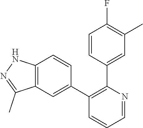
C12=C(C=C(C3=C(C4=CC(C)=C(F)C=C4)N=CC=C3)C=C1)C(C)=NN2
